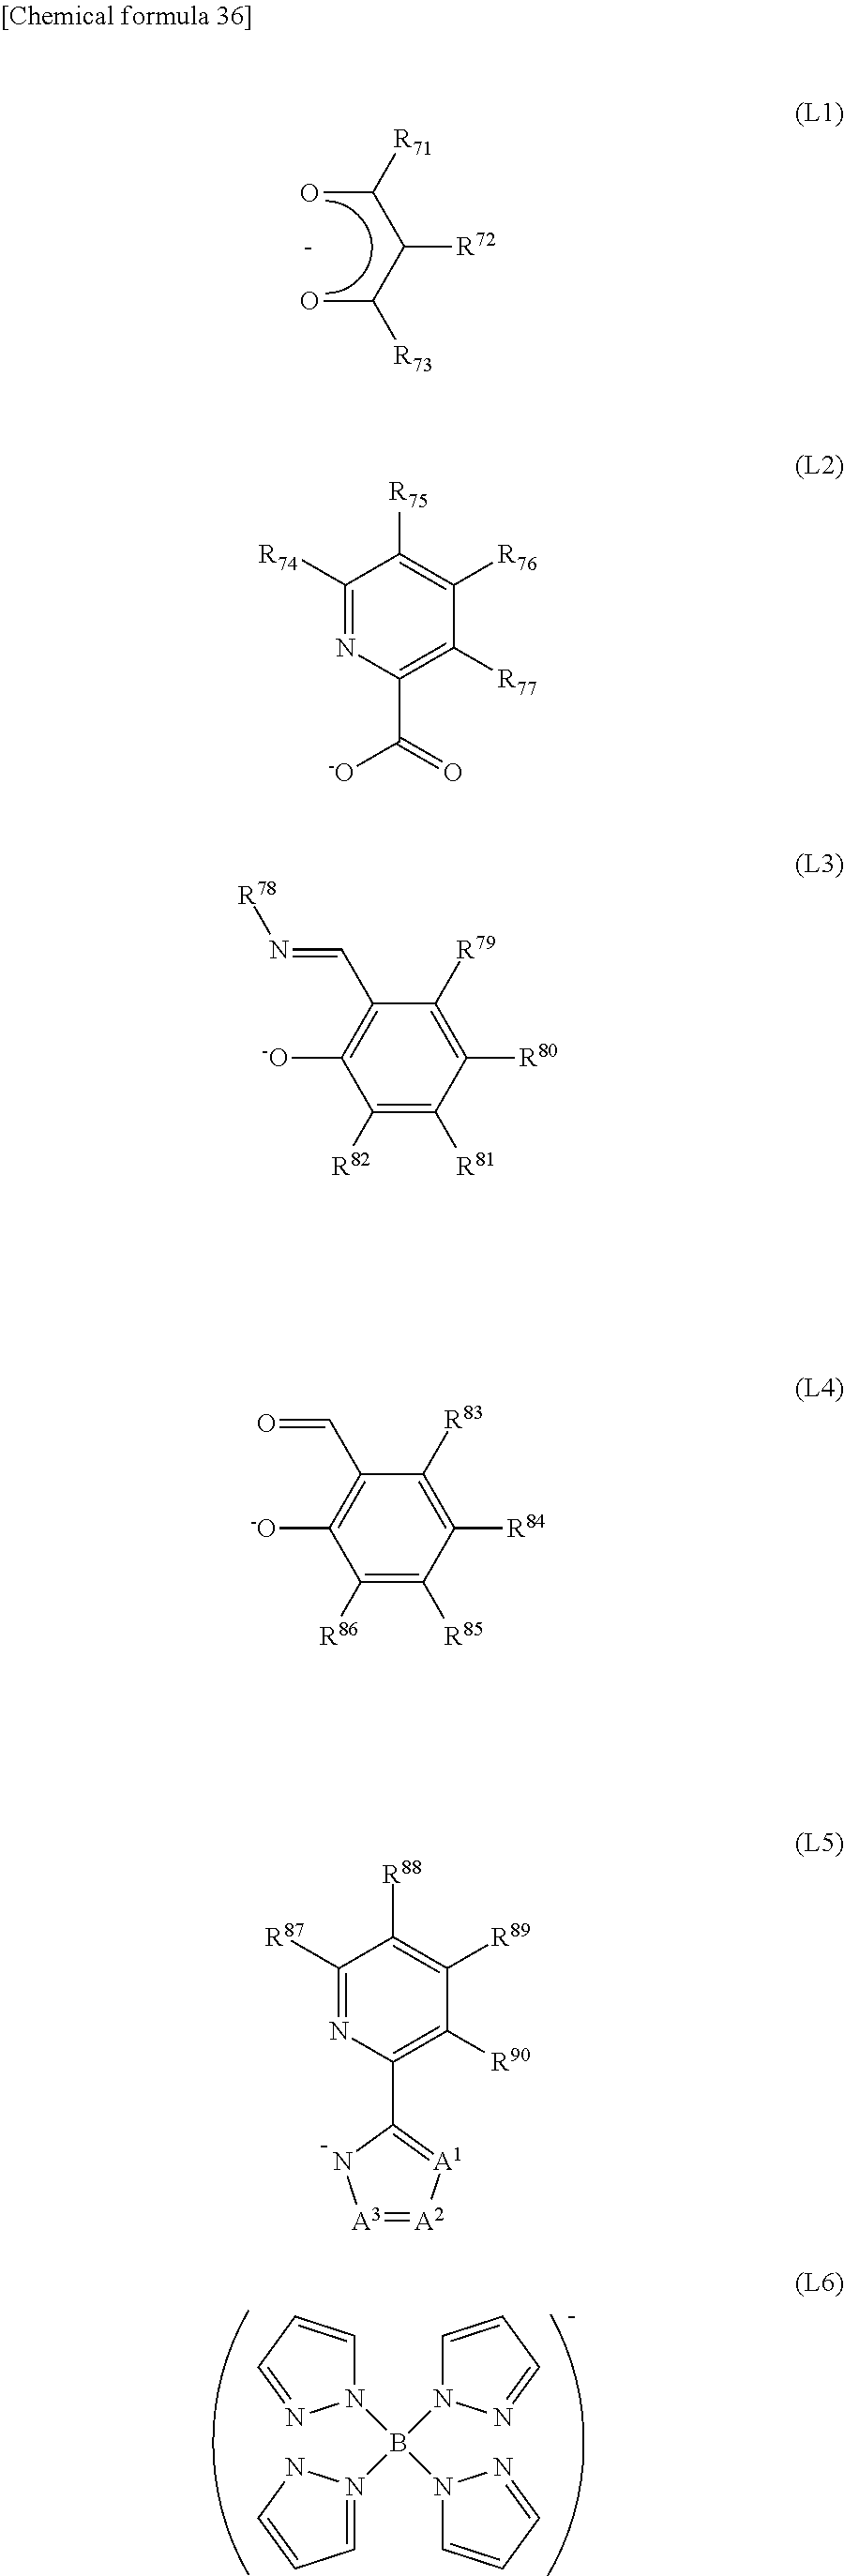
OC(C(C(O)[R71])[R72])[R73].N1(B(N2C=CC=N2)(N2C=CC=N2)N2=CC=CN2)C=CC=N1.C1([R74])=NC(C(=O)[-O])=C([R77])C([R76])=C1[R75].C1(C=N[R78])=C([-O])C([R82])=C([R81])C([R80])=C1[R79].C1(C=O)=C([-O])C([R86])=C([R85])C([R84])=C1[R83].C1([R87])=NC(C2=[A1][A2]=[A3]N2)=C([R90])C([R89])=C1[R88]
